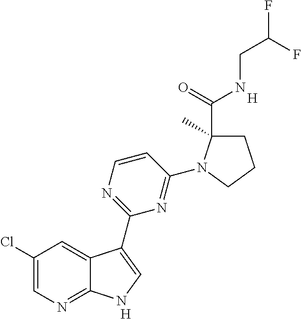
[H].[H].C1(Cl)=CN=C2C(=C1)C(C1=NC=CC(N3C(C(=O)NCC(F)F)(C)CCC3)=N1)=CN2
